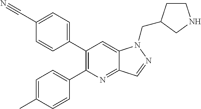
C1(C#N)=CC=C(C2=C(C3=CC=C(C)C=C3)N=C3C(=C2)N(CC2CCNC2)N=C3)C=C1
